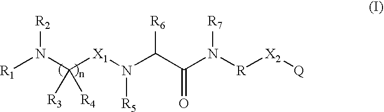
[X1](N(C(C(N([R][X2][Q])[R7])=O)[R6])[R5])C(N([R1])[R2])([R4])[R3]
